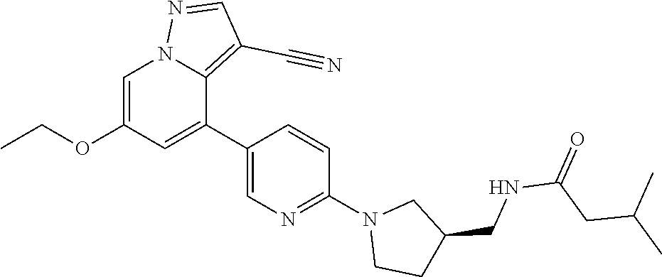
C1=C(OCC)C=C(C2=CN=C(N3CCC(CNC(=O)CC(C)C)C3)C=C2)C2=C(C#N)C=NN12
